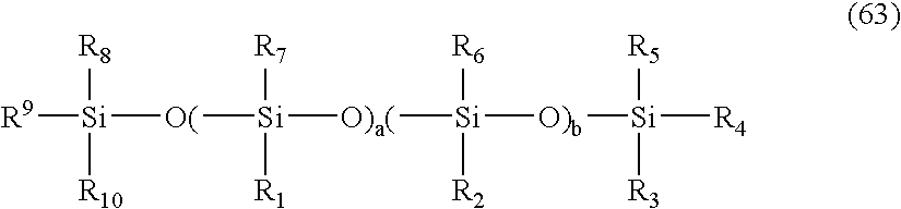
[R9][Si]([R8])([R10])[O(][Si]([R7])([R1])[O)a(][Si]([R6])([R2])[O)b][Si]([R5])([R3])[R4]
